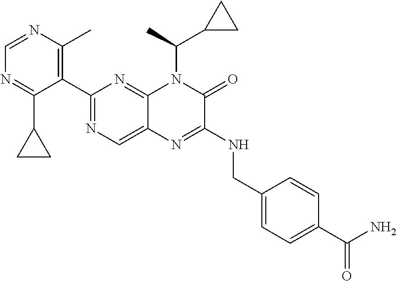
C1(C2=NC=C3C(=N2)N(C(C2CC2)C)C(=O)C(NCC2=CC=C(C(N)=O)C=C2)=N3)=C(C)N=CN=C1C1CC1
